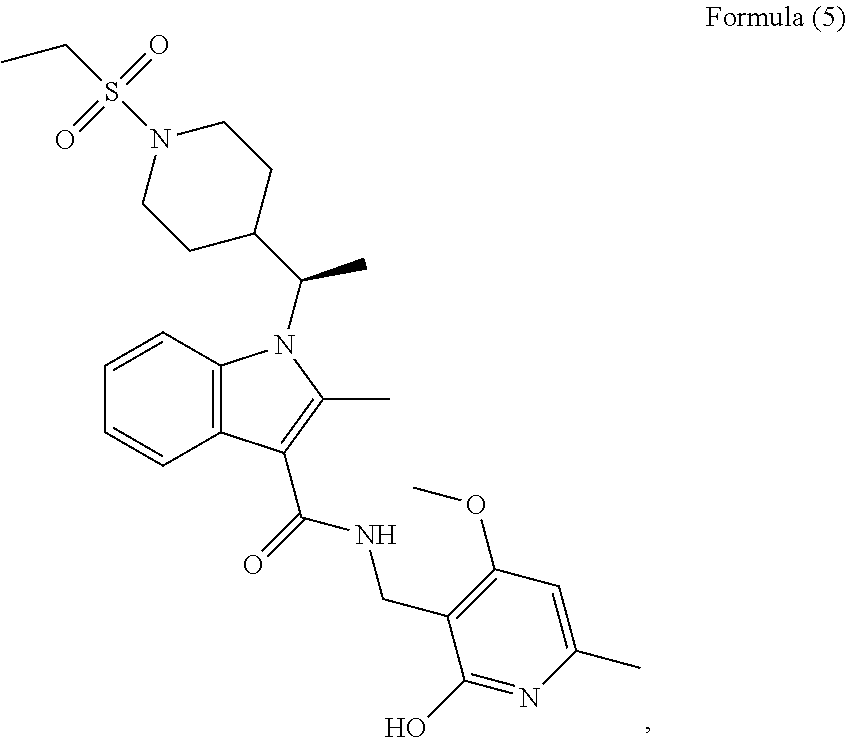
C12=C(C=CC=C1)N(C(C)C1CCN(S(CC)(=O)=O)CC1)C(C)=C2C(NCC1=C(OC)C=C(C)N=C1O)=O
